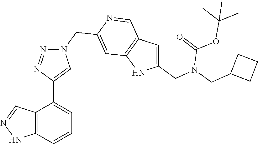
C12=C(C=CC=C1C1=CN(CC3=CC4=C(C=N3)C=C(CN(CC3CCC3)C(OC(C)(C)C)=O)N4)N=N1)NN=C2
